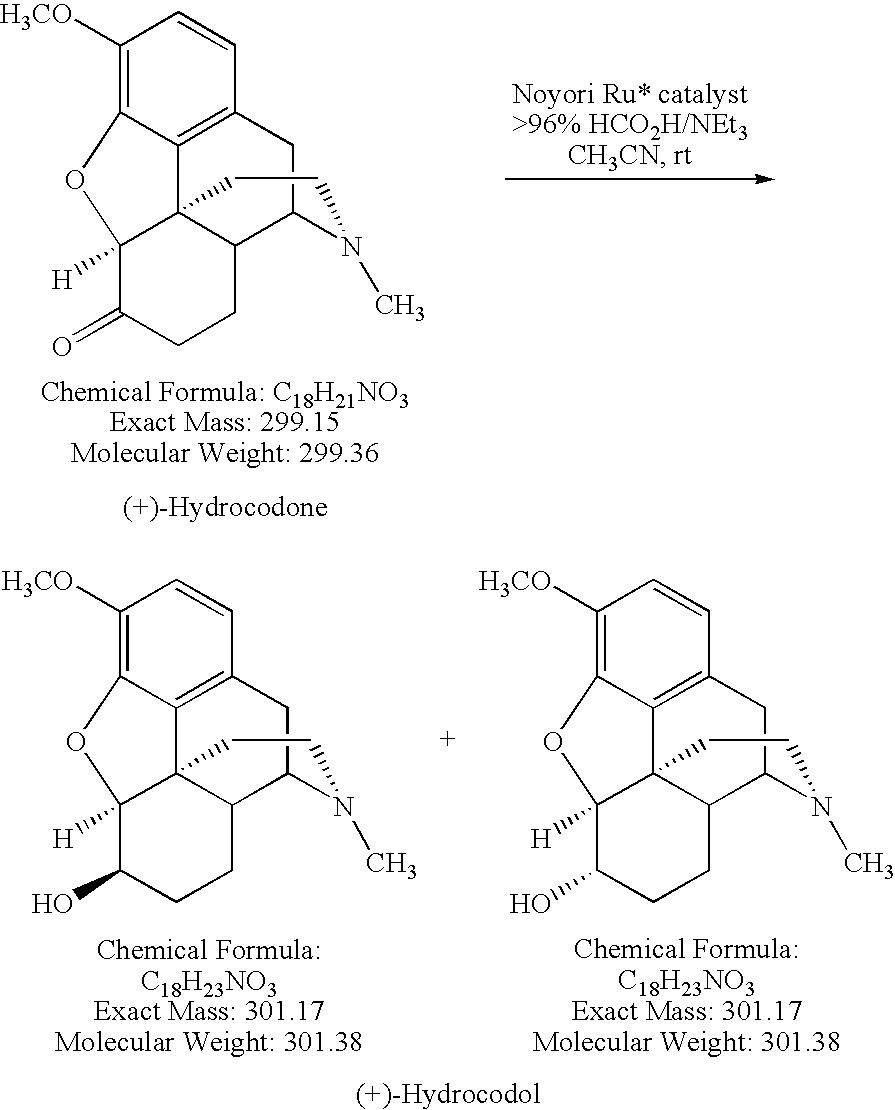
C1([H3CO])=C2C3=C(C=C1)CC1C4C3(C([H])(C(=O)CC4)O2)CCN1C.C1([H3CO])=C2C3=C(C=C1)CC1C4C3(C([H])(C(O)CC4)O2)CCN1C.C1([H3CO])=C2C3=C(C=C1)CC1C4C3(C([H])(C(O)CC4)O2)CCN1C
